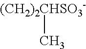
[(CH2)2CHSO3-]C
